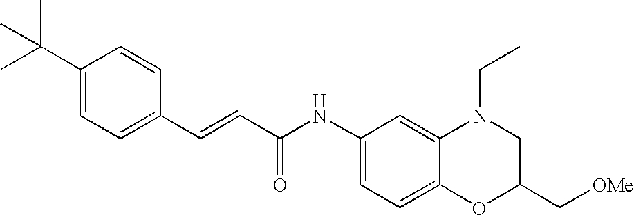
C(=CC(=O)NC1=CC=C2C(=C1)N(CC)CC(C[OMe])O2)C1=CC=C(C(C)(C)C)C=C1
